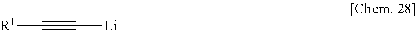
[R1]C#C[Li]
